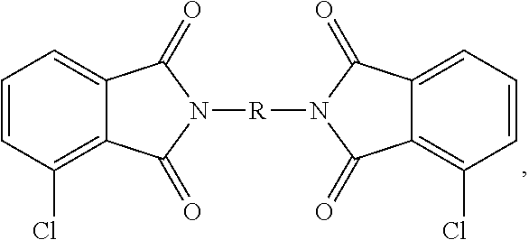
C1=CC(Cl)=C2C(=C1)C(=O)N([R]N1C(=O)C3=CC=CC(Cl)=C3C1=O)C2=O
